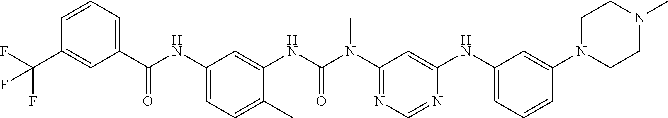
C1=CC=C(C(NC2=CC=C(C)C(NC(N(C3=NC=NC(NC4=CC=CC(N5CCN(C)CC5)=C4)=C3)C)=O)=C2)=O)C=C1C(F)(F)F
